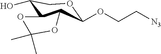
C1(OCC[N3])OCC(O)C2C1OC(C)(C)O2
